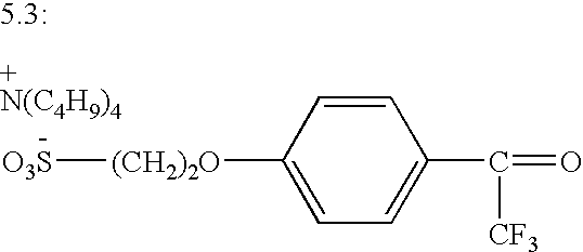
[O3S][(CH2)2O]C1=CC=C(C(=O)[CF3])C=C1
